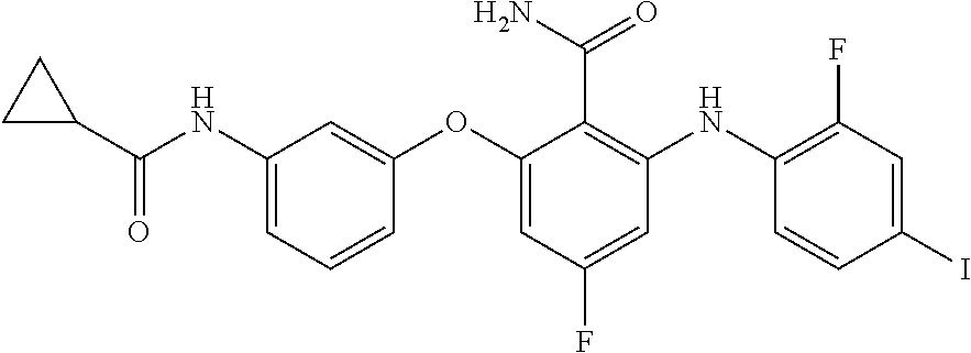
C1(C(NC2=CC=CC(OC3=CC(F)=CC(NC4=C(F)C=C(I)C=C4)=C3C(N)=O)=C2)=O)CC1
